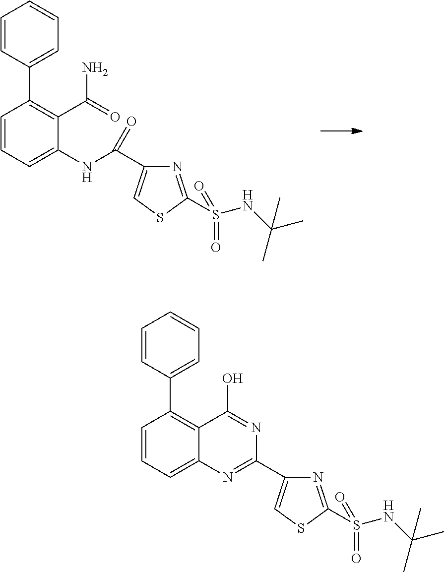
C1=CC=C(NC(C2=CSC(S(NC(C)(C)C)(=O)=O)=N2)=O)C(C(=O)N)=C1C1=CC=CC=C1.C1=CC=C2C(=C1C1=CC=CC=C1)C(O)=NC(C1=CSC(S(NC(C)(C)C)(=O)=O)=N1)=N2
